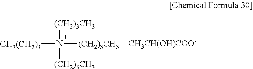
N([(CH2)3CH3])([(CH2)3CH3])([(CH2)3CH3])[CH3(CH2)3].[CH3CH(OH)COO-]
